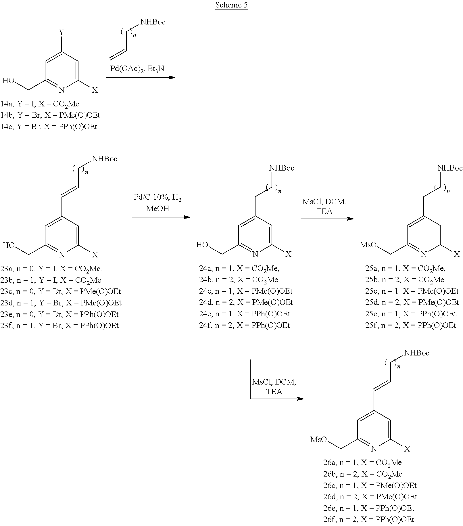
C1=C([Y])C=C([X])N=C1CO.C=CC[NHBoc].C1=C(C=CC[NHBoc])C=C([X])N=C1C[MsO].C1=C(C=CC[NHBoc])C=C([X])N=C1CO.C1=C(CC[NHBoc])C=C([X])N=C1CO.C1=C(CC[NHBoc])C=C([X])N=C1C[MsO]
